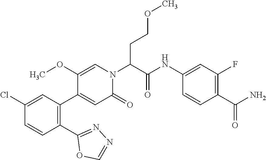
C1=C(OC)C(C2=C(C3=NN=CO3)C=CC(Cl)=C2)=CC(=O)N1C(C(=O)NC1=CC(F)=C(C(N)=O)C=C1)CCOC
